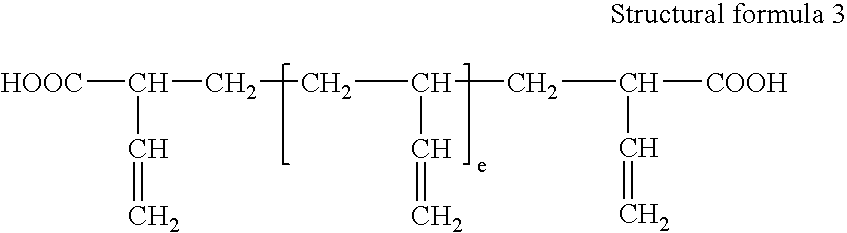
C(C=C)(CC(CCC([HOOC])C=C)C=C)[COOH]
